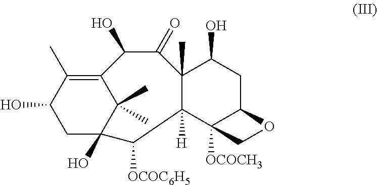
C12=C(C)C(O)CC(O)(C1(C)C)C([OCOC6H5])C1([H])C(C)(C(=O)C2O)C(O)CC2C1([OCOCH3])CO2
